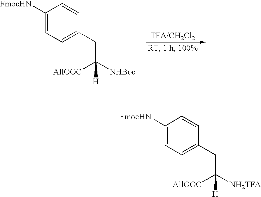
C1([FmocHN])=CC=C(CC([NH2TFA])([AllOOC])[H])C=C1.C1([FmocHN])=CC=C(CC([NHBoc])([AllOOC])[H])C=C1
